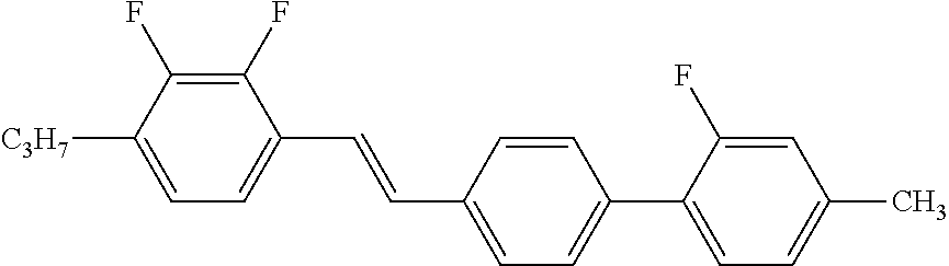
C1(F)=C(F)C([C3H7])=CC=C1C=CC1=CC=C(C2=CC=C(C)C=C2F)C=C1
